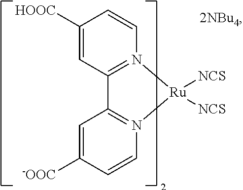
C1([HOOC])=CC2=N(C=C1)[Ru]([NCS])([NCS])N1=C2C=C([-OOC])C=C1
